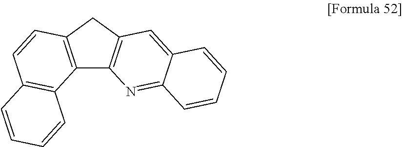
C12=C(CC3=C1N=C1C(=C3)C=CC=C1)C=CC1=C2C=CC=C1
